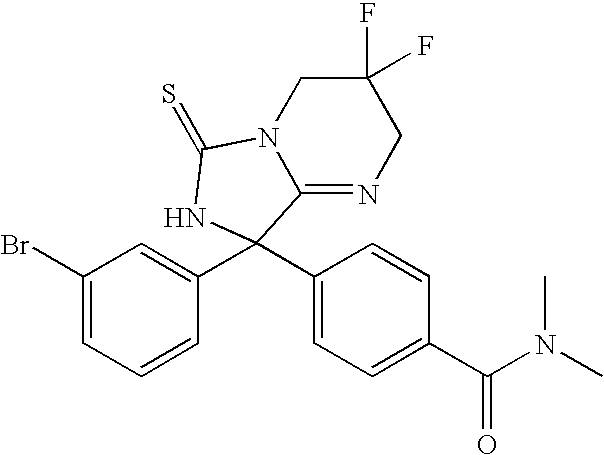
C1(Br)=CC=CC(C2(C3=CC=C(C(N(C)C)=O)C=C3)C3=NCC(F)(F)CN3C(=S)N2)=C1
